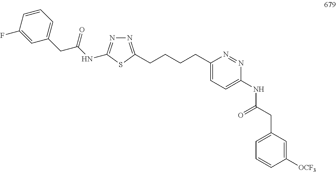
N1=C(CCCCC2=CC=C(NC(CC3=CC=CC([OCF3])=C3)=O)N=N2)SC(NC(CC2=CC=CC(F)=C2)=O)=N1
